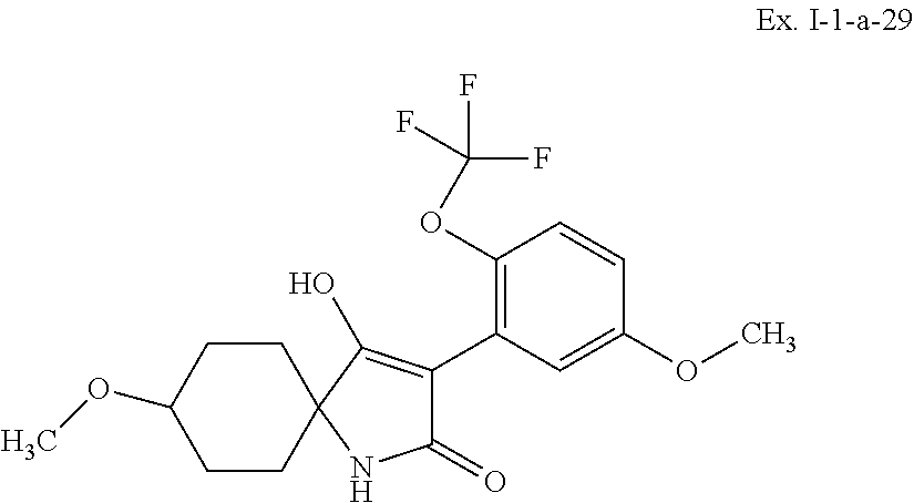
C1CC(OC)CCC12C(O)=C(C1=C(OC(F)(F)F)C=CC(OC)=C1)C(=O)N2
